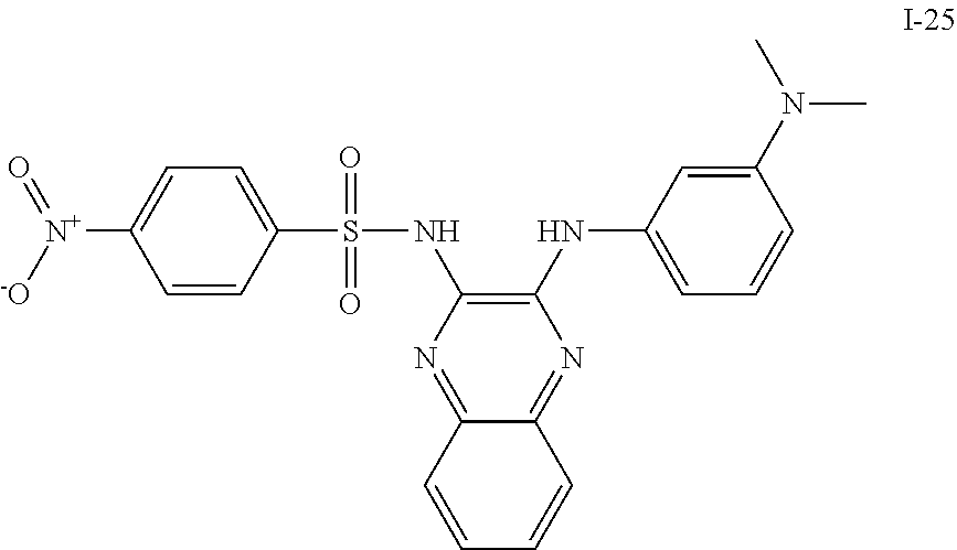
C1=CC(S(=O)(=O)NC2=C(NC3=CC=CC(N(C)C)=C3)N=C3C(=N2)C=CC=C3)=CC=C1[N+]([-O])=O
